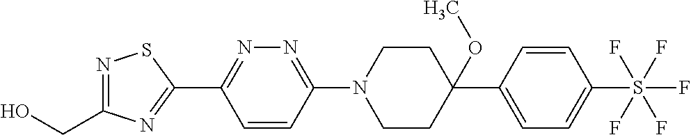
OCC1=NSC(C2=NN=C(N3CCC(OC)(C4=CC=C(S(F)(F)(F)(F)F)C=C4)CC3)C=C2)=N1
